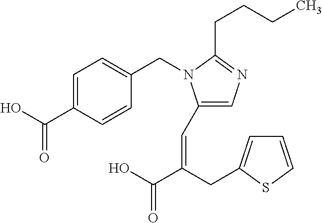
C1=C(C(O)=O)C=CC(CN2C(C=C(C(O)=O)CC3=CC=CS3)=CN=C2CCCC)=C1
